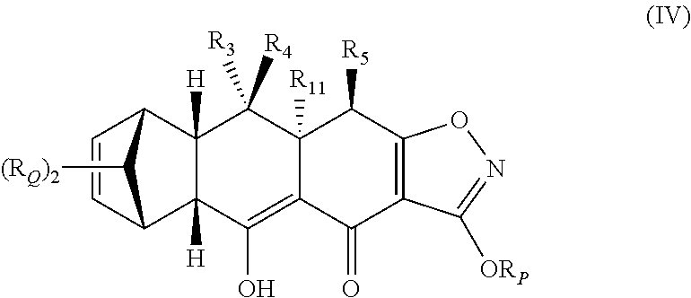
C1=CC2C3([H])C([H])(C1C2[(RQ)2])C(O)=C1C([R11])(C3([R4])[R3])C([R5])C2=C(C1=O)C([ORP])=NO2
